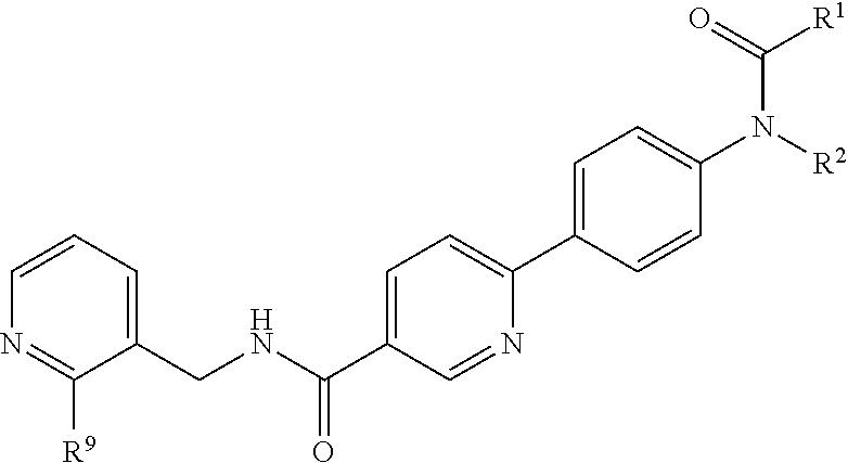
C1=CC=C(CNC(C2=CC=C(C3=CC=C(N(C([R1])=O)[R2])C=C3)N=C2)=O)C([R9])=N1
